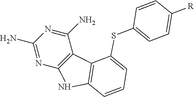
C1(N)=NC(N)=NC2=C1C1=C(N2)C=CC=C1SC1=CC=C([R])C=C1
